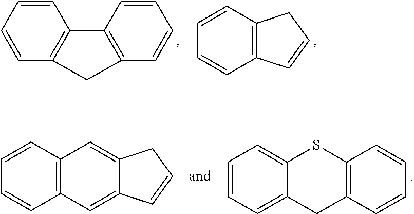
C1=CC=CC2=C1C1=C(C=CC=C1)C2.C1=CC2=C(C=C1)CC=C2.C1=CC=C2C(=C1)SC1=C(C2)C=CC=C1.C1=CC2=C(C=C1)C=C1C(=C2)C=CC1
